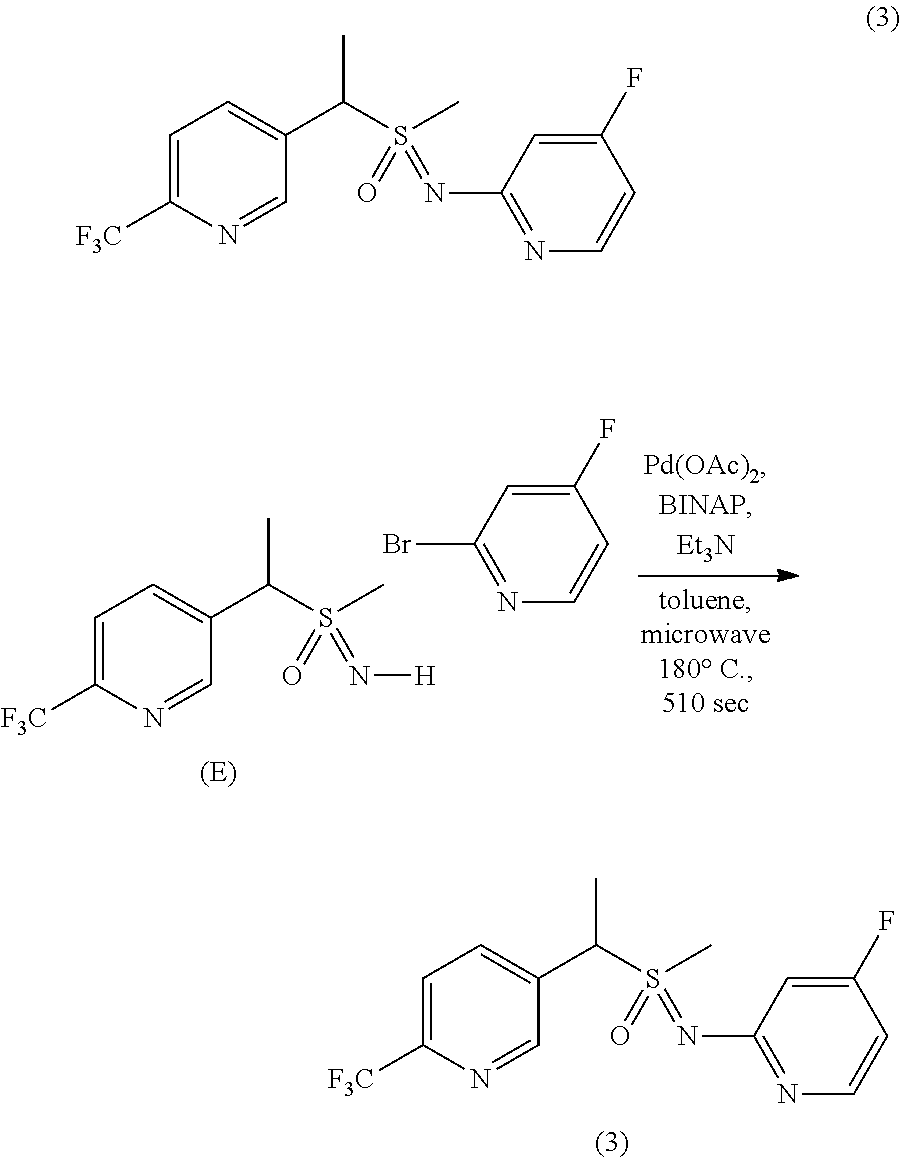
C1=C([F3C])N=CC(C(S(C)(=NC2=NC=CC(F)=C2)=O)C)=C1.C1=C([F3C])N=CC(C(S(C)(=N[H])=O)C)=C1.C1(F)=CC(Br)=NC=C1.C1=C([F3C])N=CC(C(S(C)(=NC2=NC=CC(F)=C2)=O)C)=C1
